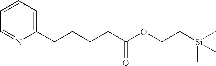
C1=CC=C(CCCCC(OCC[Si](C)(C)C)=O)N=C1
